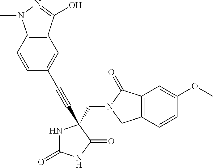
N1C(=O)NC(=O)C1(CN1C(=O)C2=C(C1)C=CC(OC)=C2)C#CC1=CC2=C(C=C1)N(C)N=C2O
